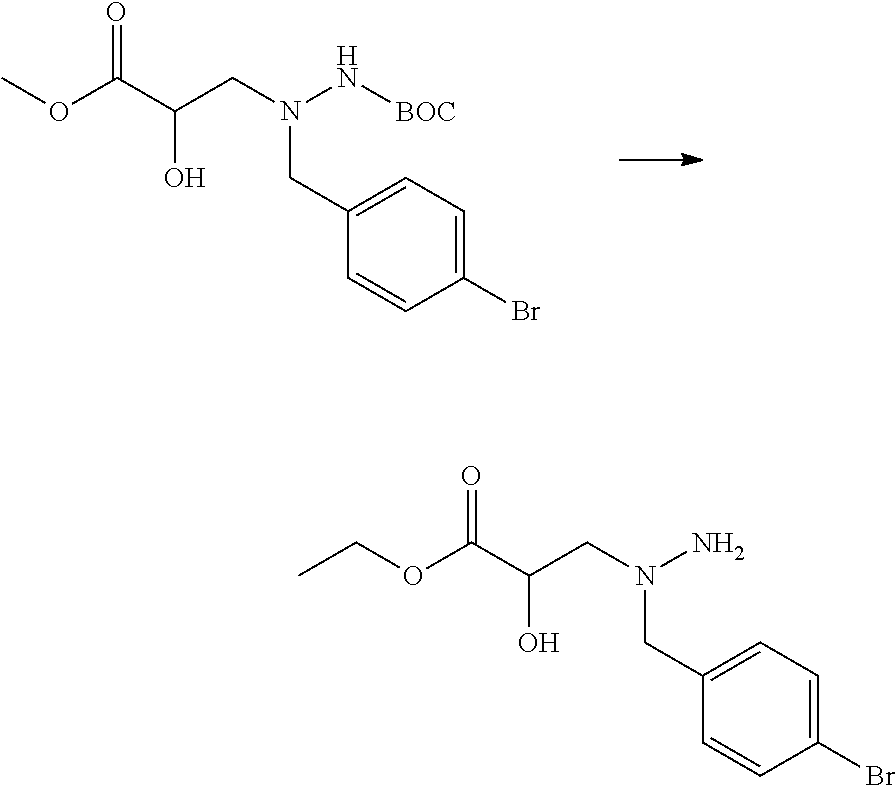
O(C(C(CN(N[BOC])CC1=CC=C(Br)C=C1)O)=O)C.O(C(C(CN(N)CC1=CC=C(Br)C=C1)O)=O)CC
